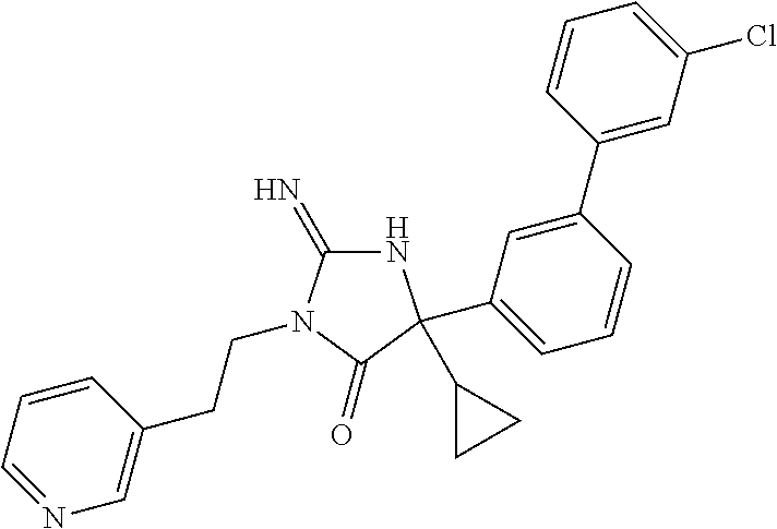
N1C(=N)N(CCC2=CN=CC=C2)C(=O)C1(C1CC1)C1=CC=CC(C2=CC(Cl)=CC=C2)=C1
